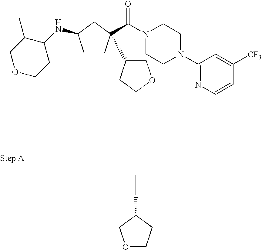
O1CCC(CC)C1.C1CC(C(N2CCN(C3=NC=CC([CF3])=C3)CC2)=O)(C2COCC2)CC1NC1C(C)COCC1
